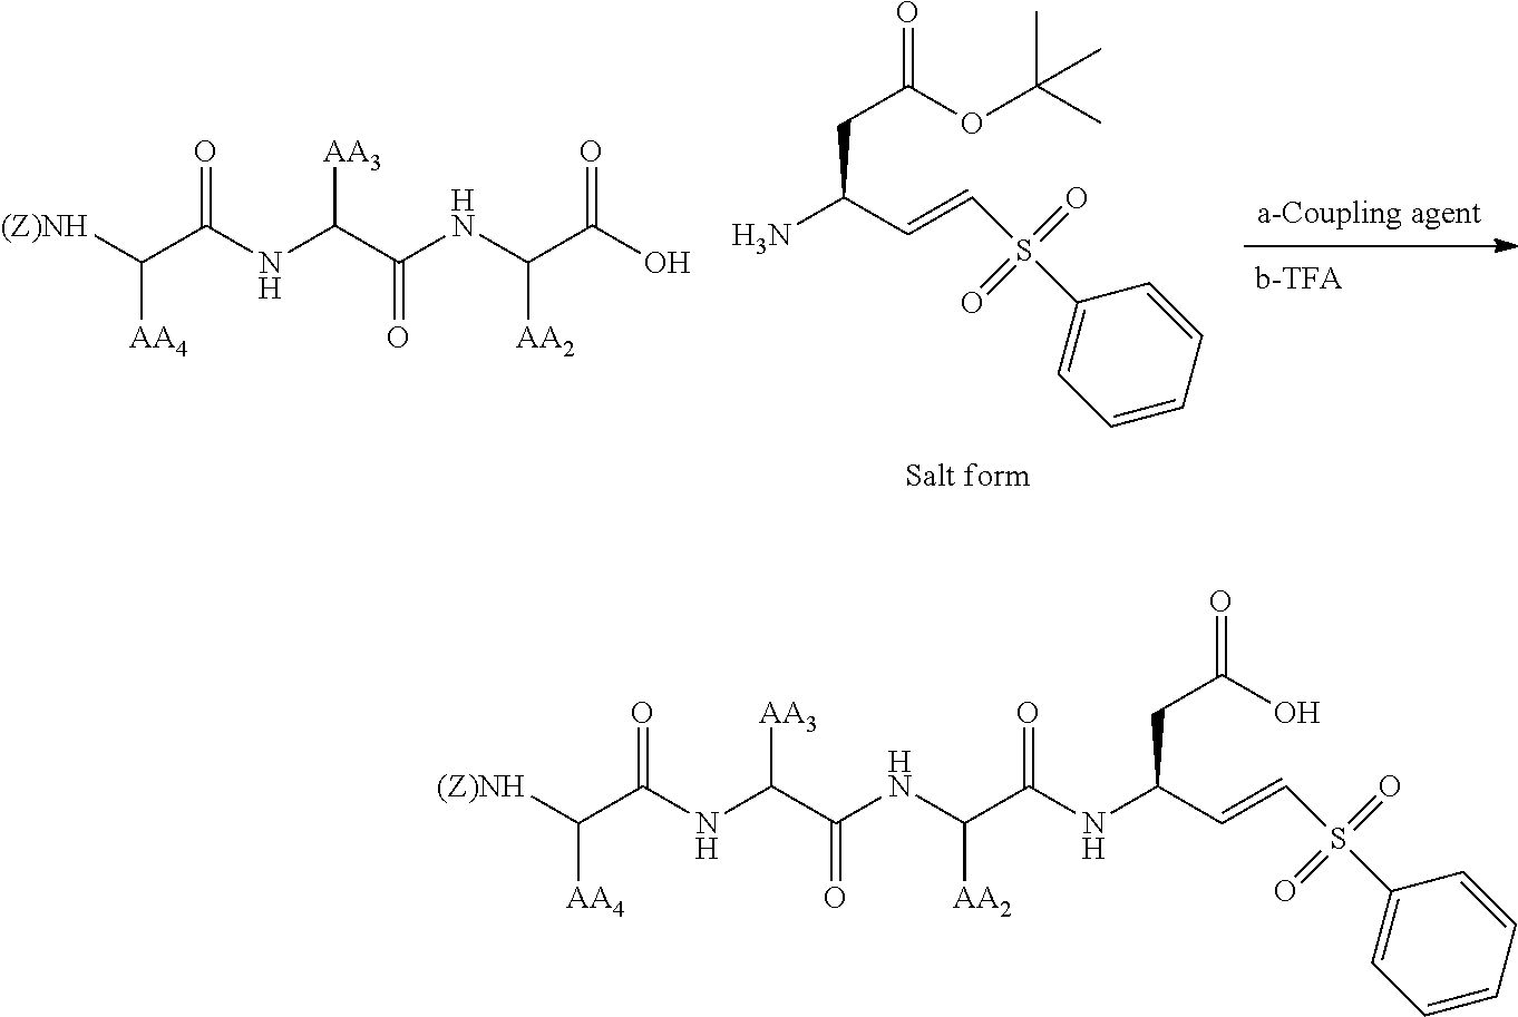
[(Z)NH]C(C(NC(C(NC(C(O)=O)[AA2])=O)[AA3])=O)[AA4].NC(C=CS(C1=CC=CC=C1)(=O)=O)CC(=O)OC(C)(C)C.[(Z)NH]C(C(NC(C(NC(C(=O)NC(C=CS(C1=CC=CC=C1)(=O)=O)CC(=O)O)[AA2])=O)[AA3])=O)[AA4]
